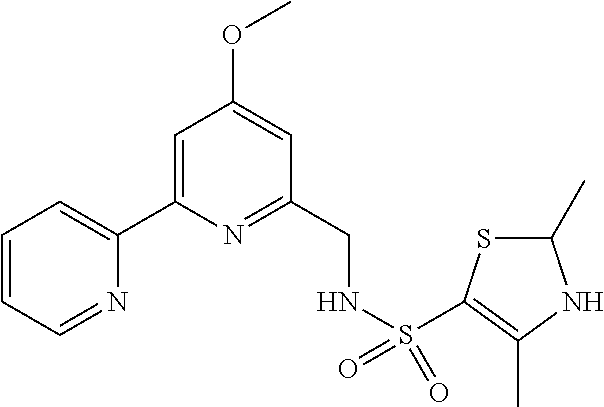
C1=CC=NC(C2=CC(OC)=CC(CNS(=O)(=O)C3=C(C)NC(C)S3)=N2)=C1
